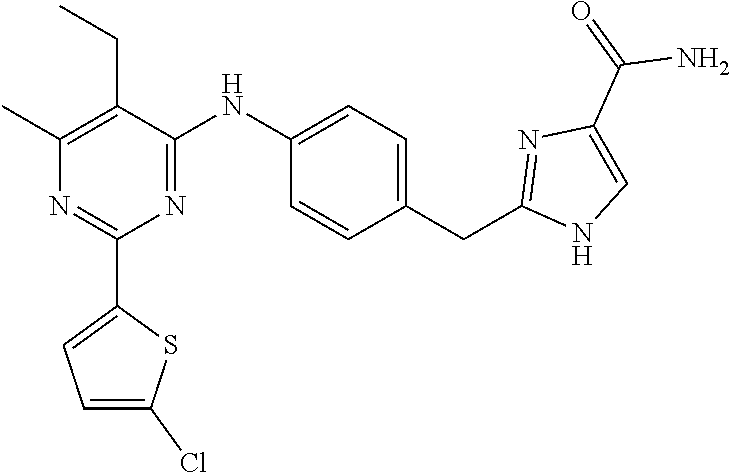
C1(C)=C(CC)C(NC2=CC=C(CC3=NC(C(=O)N)=CN3)C=C2)=NC(C2=CC=C(Cl)S2)=N1
